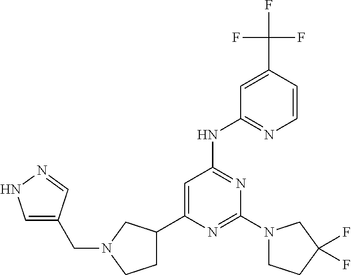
C1(C2CCN(CC3=CNN=C3)C2)=CC(NC2=NC=CC(C(F)(F)F)=C2)=NC(N2CCC(F)(F)C2)=N1
